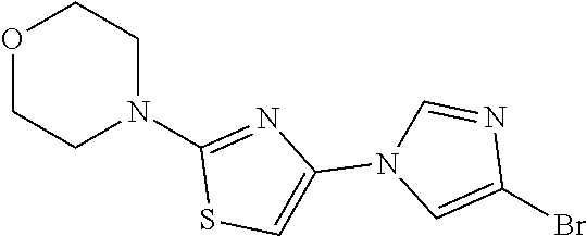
O1CCN(C2=NC(N3C=C(Br)N=C3)=CS2)CC1
